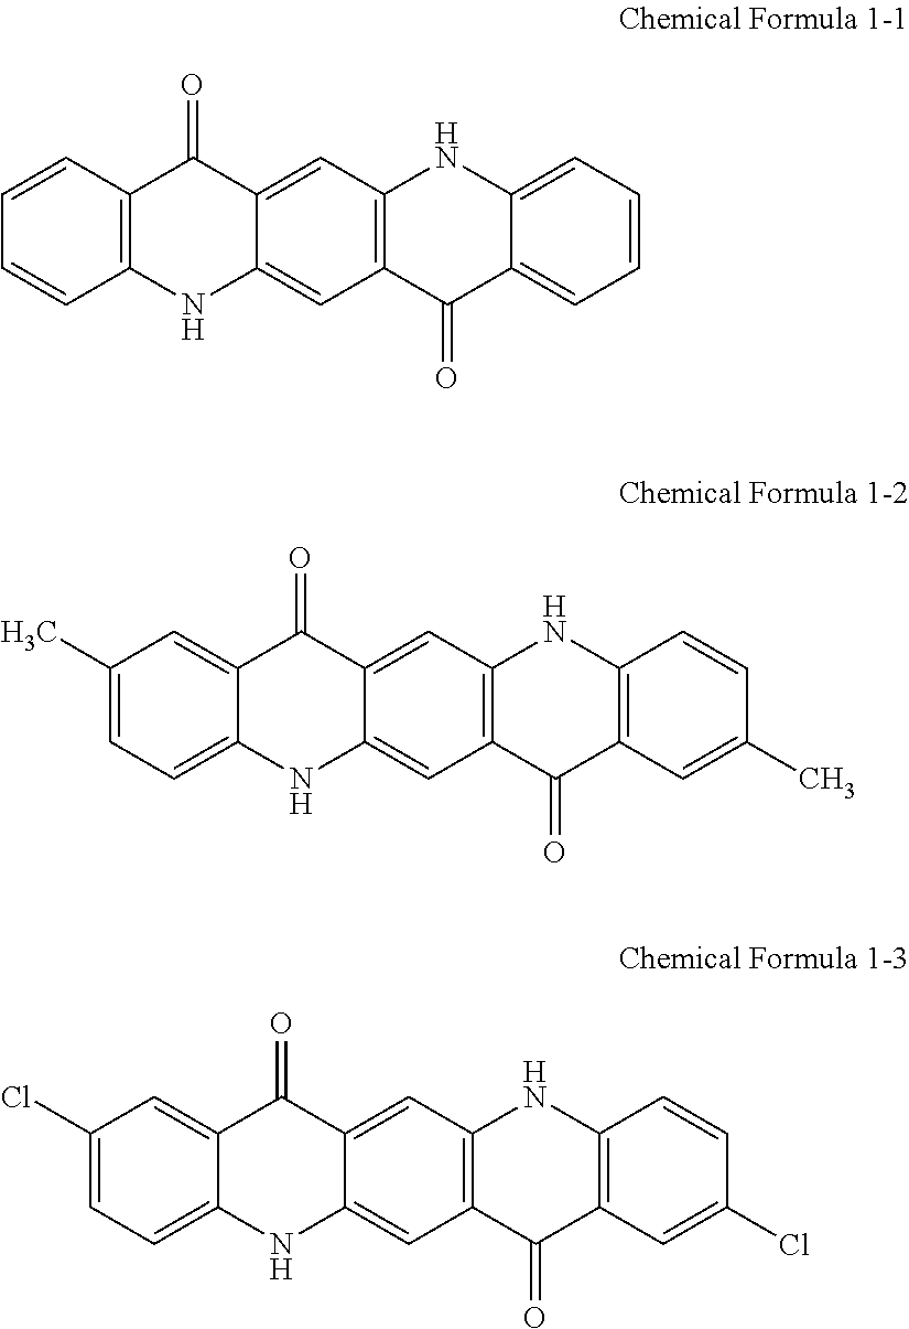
C12=C(C(=O)C3=CC4=C(C=C3N1)C(=O)C1=CC=CC=C1N4)C=CC=C2.C12=CC=C(C)C=C1C(=O)C1=CC3=C(C=C1N2)C(=O)C1=C(N3)C=CC(C)=C1.C12=CC=C(Cl)C=C1C(=O)C1=CC3=C(C=C1N2)C(=O)C1=C(N3)C=CC(Cl)=C1
